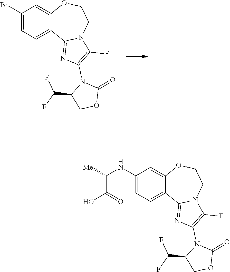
C12=NC(N3C(C(F)F)COC3=O)=C(F)N1CCOC1=CC(Br)=CC=C21.C12=NC(N3C(C(F)F)COC3=O)=C(F)N1CCOC1=CC(NC(C(=O)O)[Me])=CC=C21
